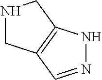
N1CC2=C(C1)NN=C2
